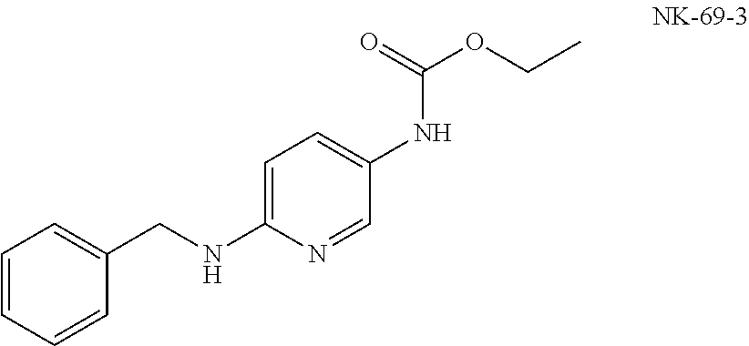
C1=CC=CC(CNC2=CC=C(NC(=O)OCC)C=N2)=C1
